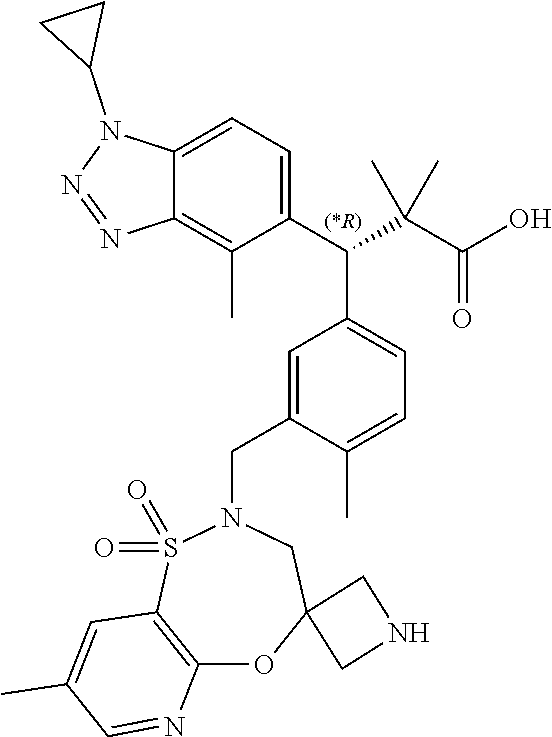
C12=CC=C(C(C(C(O)=O)(C)C)C3=CC=C(C)C(CN4S(=O)(=O)C5=C(OC6(C4)CNC6)N=CC(C)=C5)=C3)C(C)=C1N=NN2C1CC1
